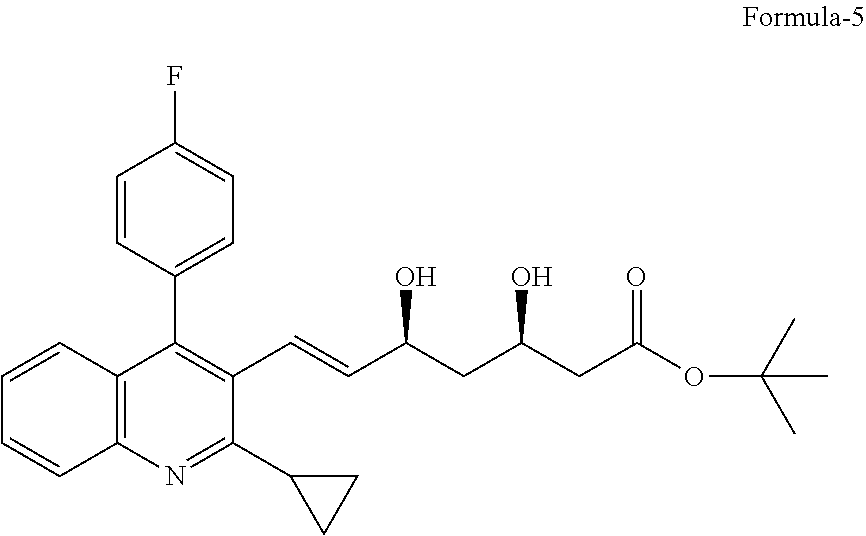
C1=CC(C2=C(C=CC(CC(CC(OC(C)(C)C)=O)O)O)C(C3CC3)=NC3=C2C=CC=C3)=CC=C1F
